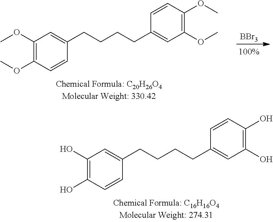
[BBr3].C1(OC)=C(OC)C=CC(CCCCC2=CC(OC)=C(OC)C=C2)=C1.C1(O)=C(O)C=CC(CCCCC2=CC(O)=C(O)C=C2)=C1
